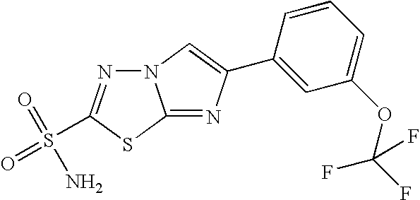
N12N=C(S(=O)(=O)N)SC1=NC(C1=CC(OC(F)(F)F)=CC=C1)=C2
